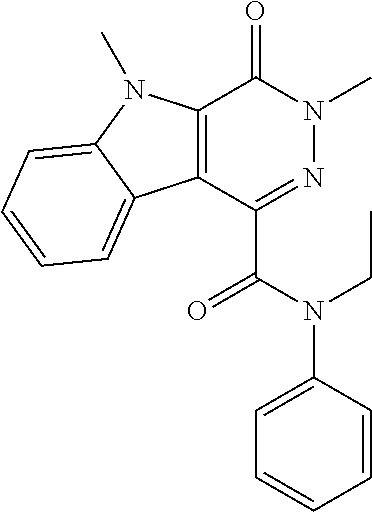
C12=C(C(C(N(CC)C3=CC=CC=C3)=O)=NN(C)C1=O)C1=CC=CC=C1N2C
